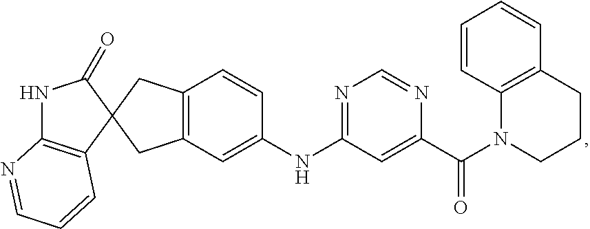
C1(=O)NC2=C(C=CC=N2)C12CC1=C(C2)C=CC(NC2=NC=NC(C(=O)N3CCCC4=C3C=CC=C4)=C2)=C1
